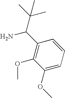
C1(OC)=CC=CC(C(N)C(C)(C)C)=C1OC
